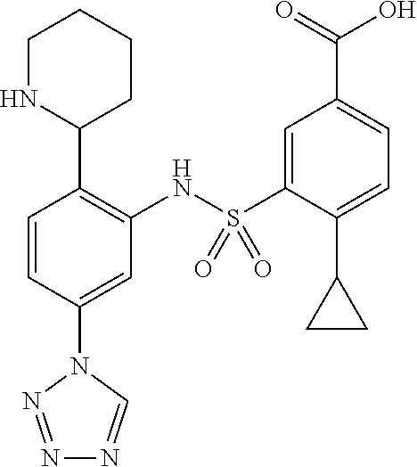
C1=CC(N2N=NN=C2)=CC(NS(C2=CC(C(=O)O)=CC=C2C2CC2)(=O)=O)=C1C1CCCCN1
